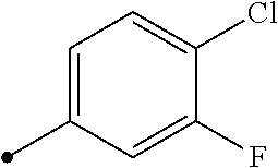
C1(F)=CC(C)=CC=C1Cl
